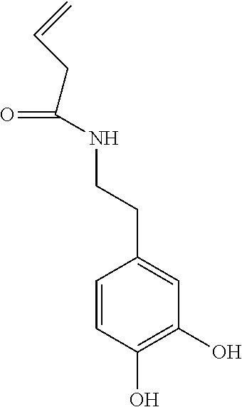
C1=CC(O)=C(O)C=C1CCNC(=O)CC=C
